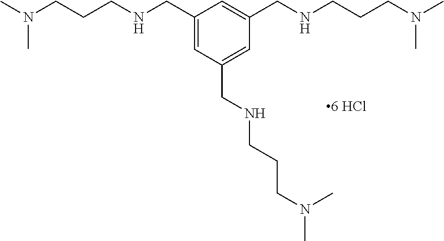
C1(CNCCCN(C)C)=CC(CNCCCN(C)C)=CC(CNCCCN(C)C)=C1
